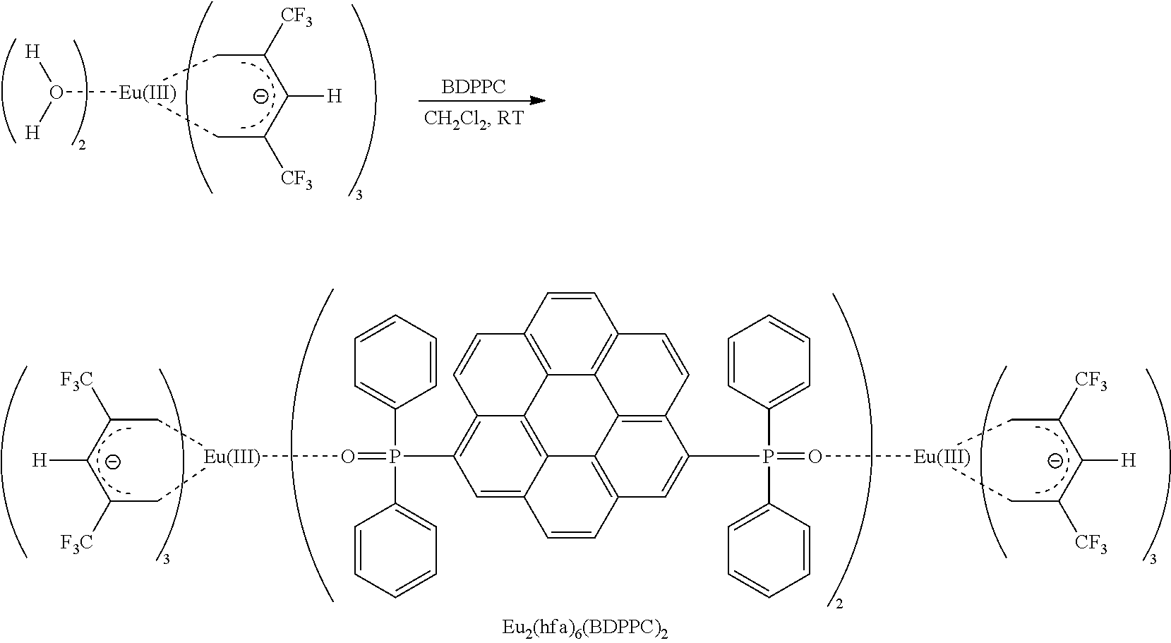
C1([F3C])C[Eu](O=P(C2=CC=CC=C2)(C2=CC=CC=C2)C2=C3C4=C5C(=C2)C=CC2=C5C5=C(C=CC6=C5C4=C(C=C3)C=C6)C(P(=O[Eu]3CC([CF3])C([H])C([CF3])C3)(C3=CC=CC=C3)C3=CC=CC=C3)=C2)CC([F3C])C1[H].C1([CF3])C[Eu](O([H])[H])CC([CF3])C1[H].[BDPPC]
